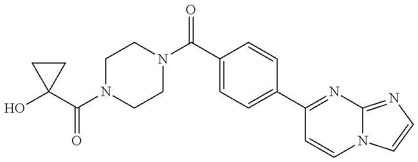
OC1(C(N2CCN(C(C3=CC=C(C4=NC5=NC=CN5C=C4)C=C3)=O)CC2)=O)CC1
